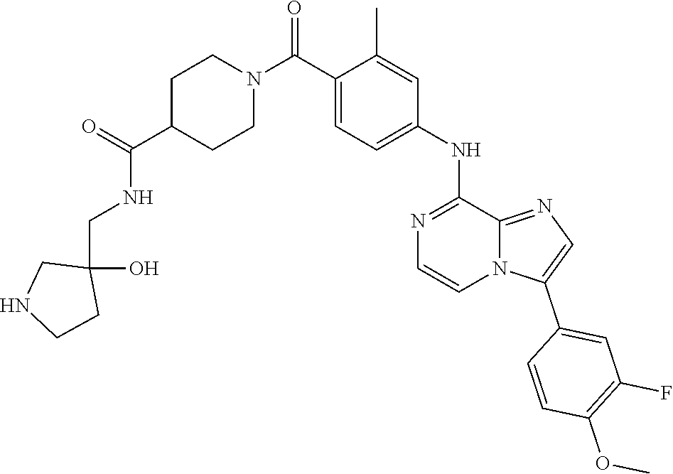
C12=NC=C(C3=CC(F)=C(OC)C=C3)N1C=CN=C2NC1=CC=C(C(N2CCC(C(=O)NCC3(O)CCNC3)CC2)=O)C(C)=C1
